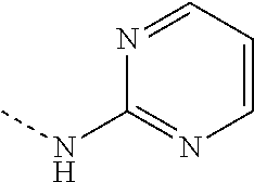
CNC1=NC=CC=N1
